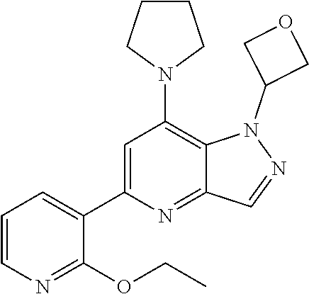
N1(C2COC2)N=CC2=NC(C3=CC=CN=C3OCC)=CC(N3CCCC3)=C12
